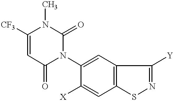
[CF3]C1=CC(=O)N(C2=CC3=C(C=C2[X])SN=C3[Y])C(=O)N1C
